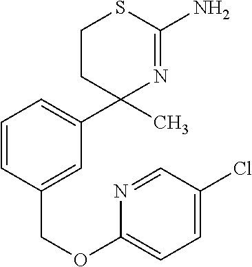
C1CC(C2=CC=CC(COC3=CC=C(Cl)C=N3)=C2)(C)N=C(N)S1
